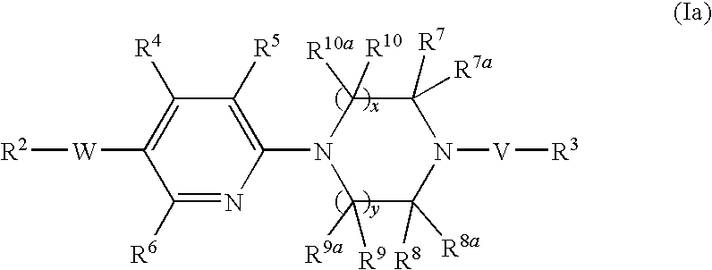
C1(N2C([R9a])([R9])C([R8a])([R8])N([V][R3])C([R7])([R7a])C2([R10a])[R10])=C([R5])C([R4])=C([W][R2])C([R6])=N1
